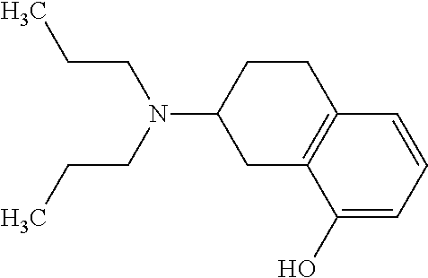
C1(O)=CC=CC2=C1CC(N(CCC)CCC)CC2
